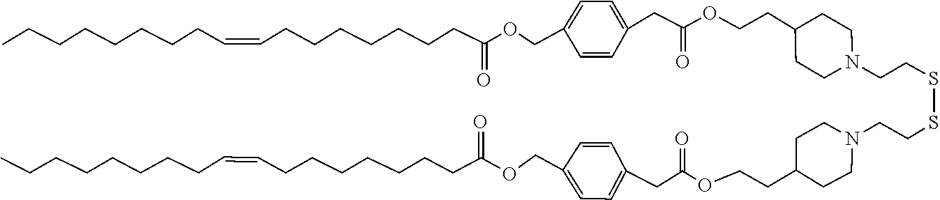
C1(CCOC(CC2=CC=C(COC(CCCCCCCC=CCCCCCCCC)=O)C=C2)=O)CCN(CCSSCCN2CCC(CCOC(CC3=CC=C(COC(CCCCCCCC=CCCCCCCCC)=O)C=C3)=O)CC2)CC1
